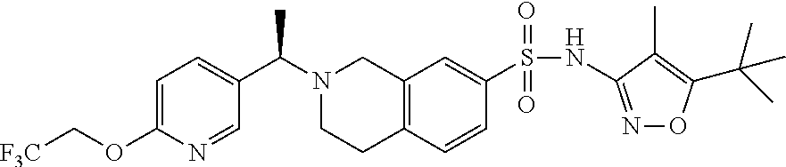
C1=C(OC[F3C])N=CC(C(N2CCC3=C(C2)C=C(S(NC2=NOC(C(C)(C)C)=C2C)(=O)=O)C=C3)C)=C1
